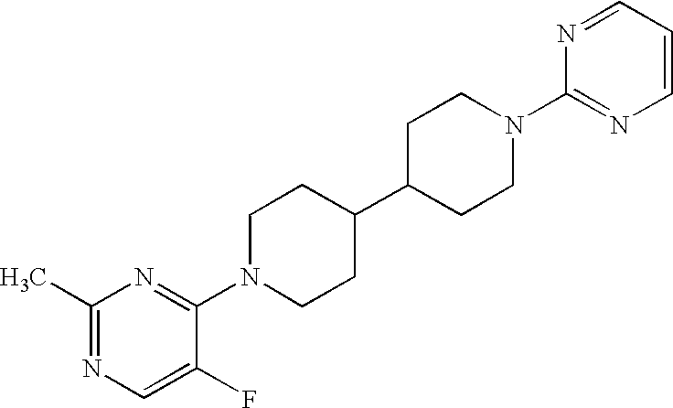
C1(C)=NC=C(F)C(N2CCC(C3CCN(C4=NC=CC=N4)CC3)CC2)=N1
